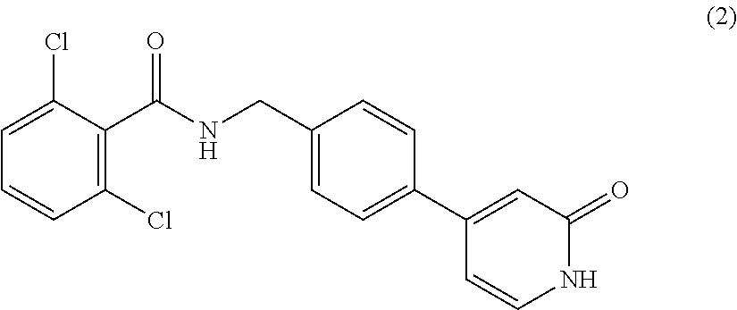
C1(Cl)=CC=CC(Cl)=C1C(NCC1=CC=C(C2=CC(=O)NC=C2)C=C1)=O
